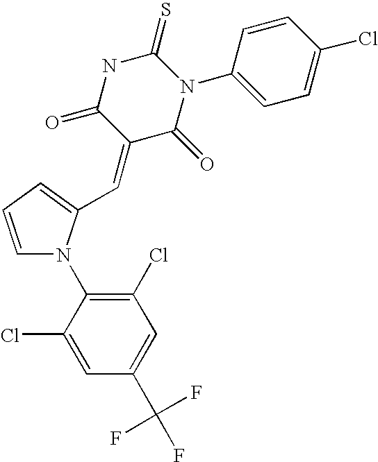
C1=C(C=C2C(=O)N(C3=CC=C(Cl)C=C3)C(=S)NC2=O)N(C2=C(Cl)C=C(C(F)(F)F)C=C2Cl)C=C1
